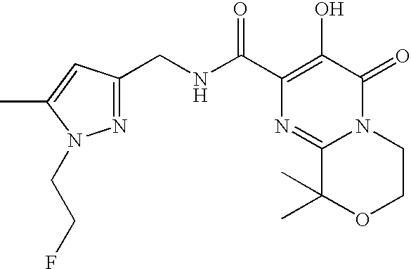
C1(C(NCC2=NN(CCF)C(C)=C2)=O)=C(O)C(=O)N2C(=N1)C(C)(C)OCC2
